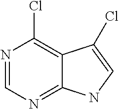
ClC1=C2C(=NC=N1)NC=C2Cl
